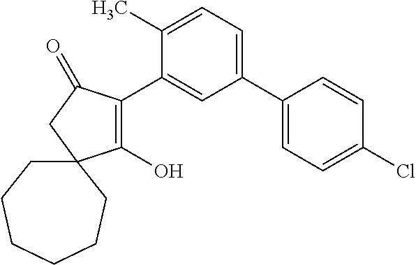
C1(O)=C(C2=CC(C3=CC=C(Cl)C=C3)=CC=C2C)C(=O)CC12CCCCCC2
